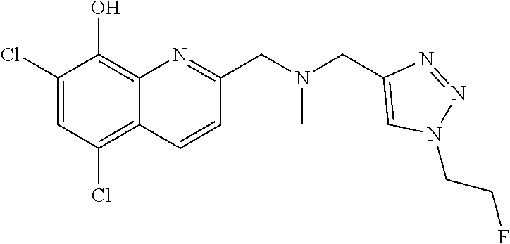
C1(Cl)=CC(Cl)=C2C(=C1O)N=C(CN(CC1=CN(CCF)N=N1)C)C=C2
